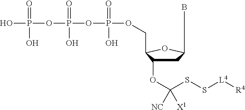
C1C(OC(SS[L4][R4])([NC])[X1])C(COP(OP(O)(=O)OP(=O)(O)O)(O)=O)OC1B
